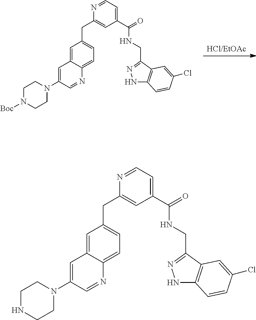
[HCl/EtOAc].C1=C2C(=CC=C1CC1=CC(C(=O)NCC3=NNC4=C3C=C(Cl)C=C4)=CC=N1)N=CC(N1CCN([Boc])CC1)=C2.C1=C2C(=CC=C1CC1=CC(C(=O)NCC3=NNC4=C3C=C(Cl)C=C4)=CC=N1)N=CC(N1CCNCC1)=C2
